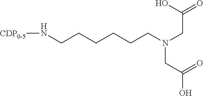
OC(CN(CC(O)=O)CCCCCCN[CDP0-5])=O
